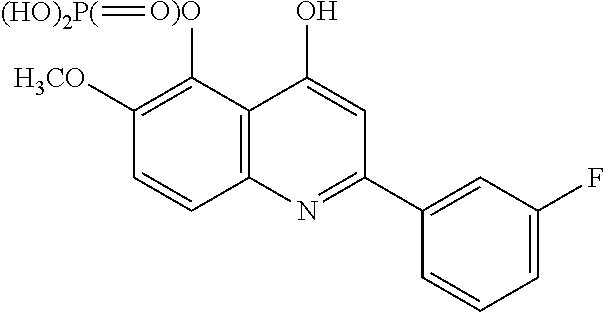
C12=C(C([O)O]=[(HO)2P(])=C([H3CO])C=C1)C(O)=CC(C1=CC(F)=CC=C1)=N2
